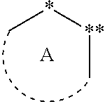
C*[**]C.[A]
